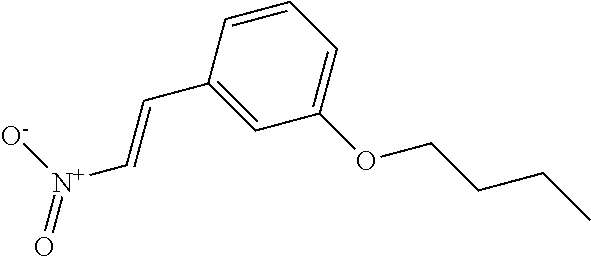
C(=CC1=CC(OCCCC)=CC=C1)[N+](=O)[O-]
